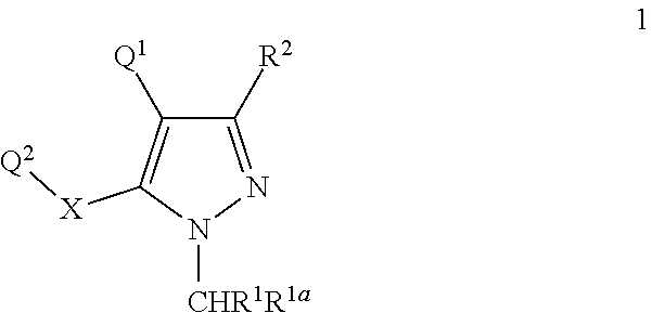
C1([R2])=NN([CHR1R1a])C([X][Q2])=C1[Q1]
